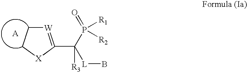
[W]1=C(C([R3])([L]B)P(=O)([R1])[R2])[X]CC1
